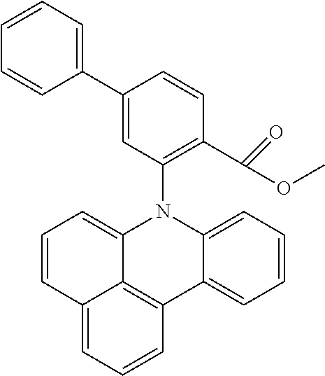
C1(C2=CC=CC=C2)=CC(N2C3=CC=CC4=CC=CC(=C34)C3=CC=CC=C23)=C(C(OC)=O)C=C1
